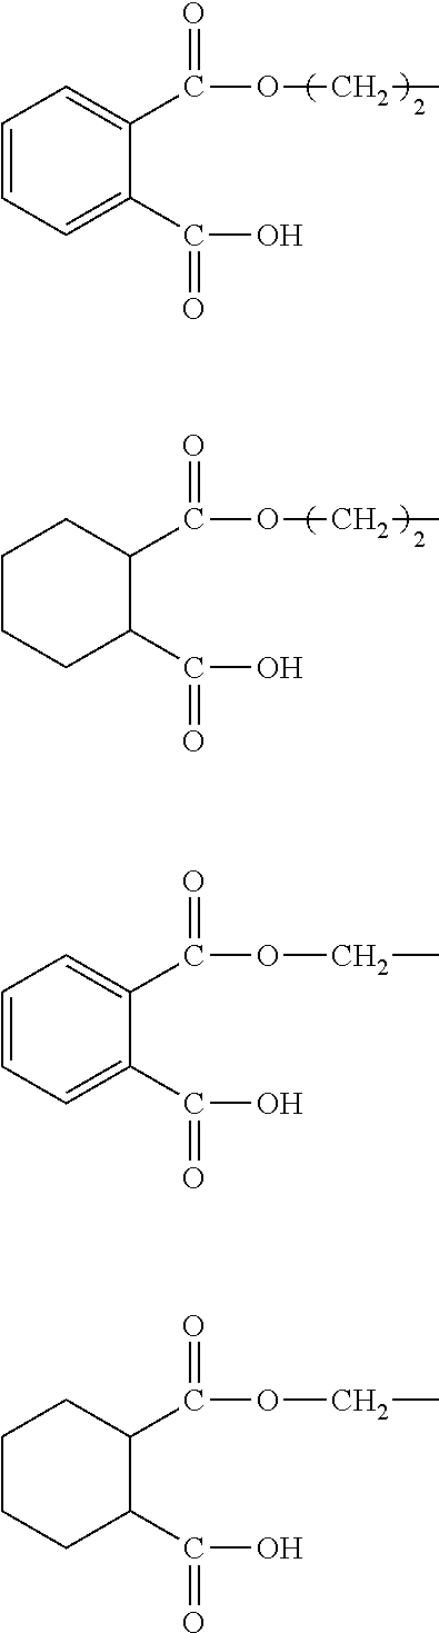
C1=CC=C(C(=O)O)C(C(OCC)=O)=C1.C1CCC(C(=O)O)C(C(OCC)=O)C1.C1=CC=C(C(=O)O)C(C(OCC)=O)=C1.C1CCC(C(=O)O)C(C(OCC)=O)C1
